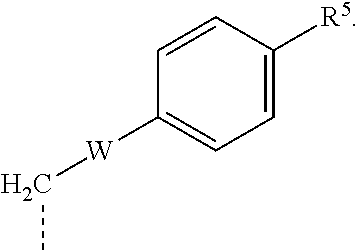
C1=CC([W]CC)=CC=C1[R5]
